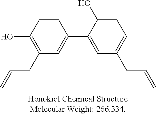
C1=CC(O)=C(CC=C)C=C1C1=CC(CC=C)=CC=C1O
